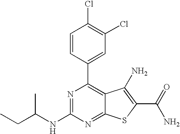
C1=CC(C2=C3C(=NC(NC(CC)C)=N2)SC(C(N)=O)=C3N)=CC(Cl)=C1Cl
